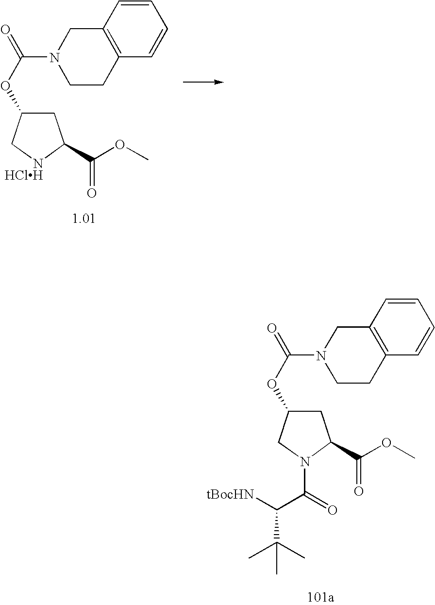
C1C(OC(N2CCC3=C(C2)C=CC=C3)=O)CN(C(=O)C([tBocHN])C(C)(C)C)C1C(OC)=O.C1C(OC(N2CCC3=C(C2)C=CC=C3)=O)C[NHClH]C1C(OC)=O
